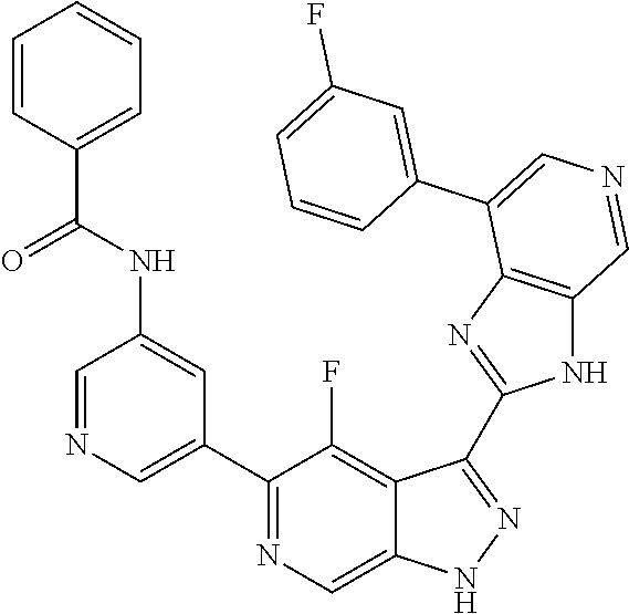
C1(C2=CN=CC(NC(=O)C3=CC=CC=C3)=C2)=NC=C2C(=C1F)C(C1=NC3=C(N1)C=NC=C3C1=CC(F)=CC=C1)=NN2
